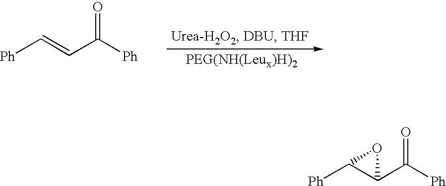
[Ph]C=CC([Ph])=O.[Ph]C1C(C([Ph])=O)O1
